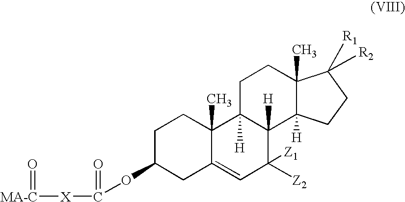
C1C(OC([X][MA-C]=O)=O)CC2=CC([Z2])([Z1])C3([H])C([H])(C2(C)C1)CCC1(C)C3([H])CCC1([R1])[R2]
